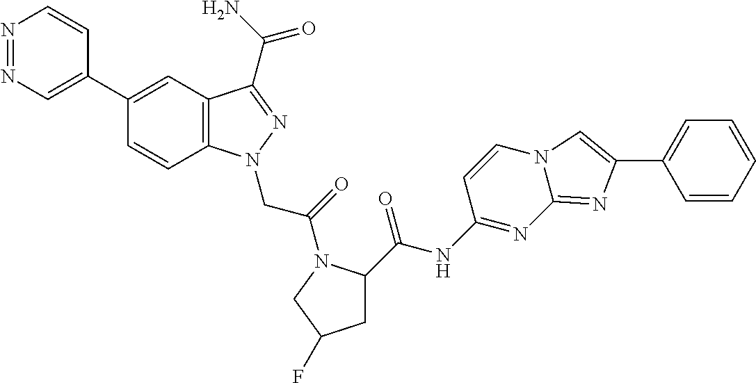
N1=NC=C(C2=CC3=C(C=C2)N(CC(=O)N2C(C(=O)NC4=NC5=NC(C6=CC=CC=C6)=CN5C=C4)CC(F)C2)N=C3C(N)=O)C=C1
